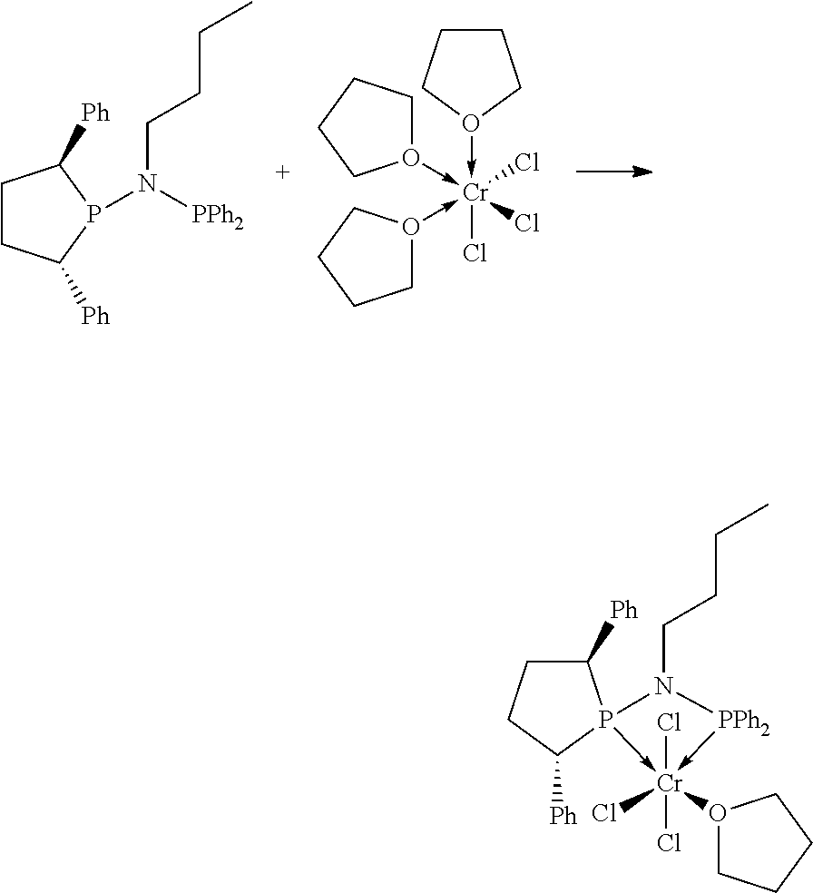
O1(->[Cr](-O2CCCC2)(-O2CCCC2)(Cl)(Cl)Cl)CCCC1.C1CC([Ph])P(N([PPh2])CCCC)C1[Ph].[PPh2]1->[Cr](Cl)(Cl)(O2CCCC2)(Cl)-P2(N1CCCC)C([Ph])CCC2[Ph]
